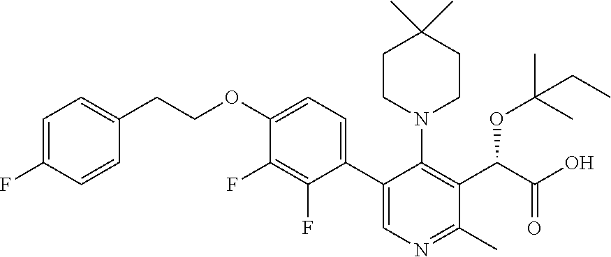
C1(F)=C(F)C(C2=CN=C(C)C(C(C(=O)O)OC(C)(C)CC)=C2N2CCC(C)(C)CC2)=CC=C1OCCC1=CC=C(F)C=C1
